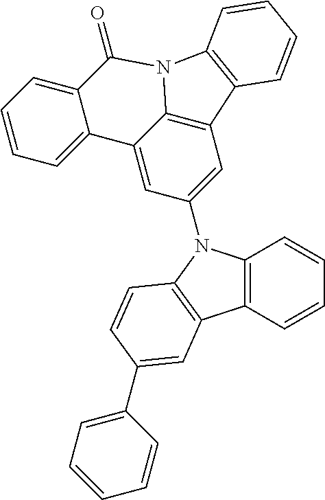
C12=C(N(C3=CC4=C5C(=C3)C3=CC=CC=C3C(=O)N5C3=C4C=CC=C3)C3=C1C=C(C1=CC=CC=C1)C=C3)C=CC=C2
